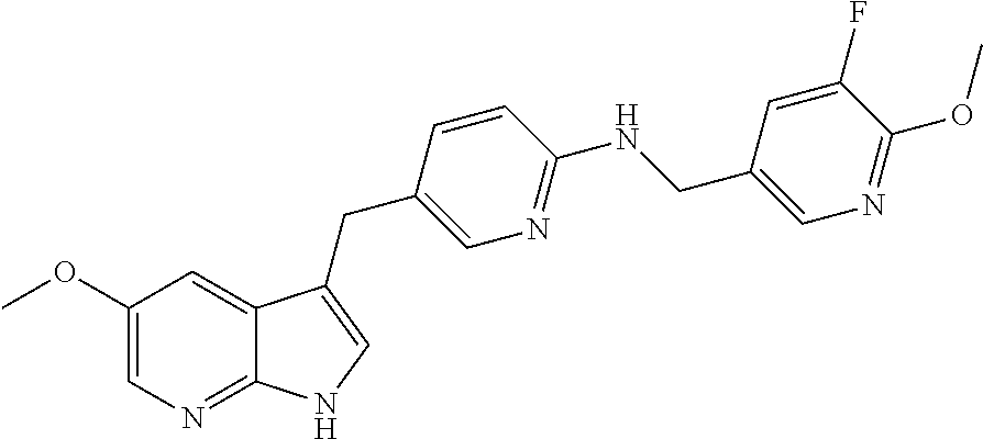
C1(OC)=CN=C2C(=C1)C(CC1=CN=C(NCC3=CN=C(OC)C(F)=C3)C=C1)=CN2
